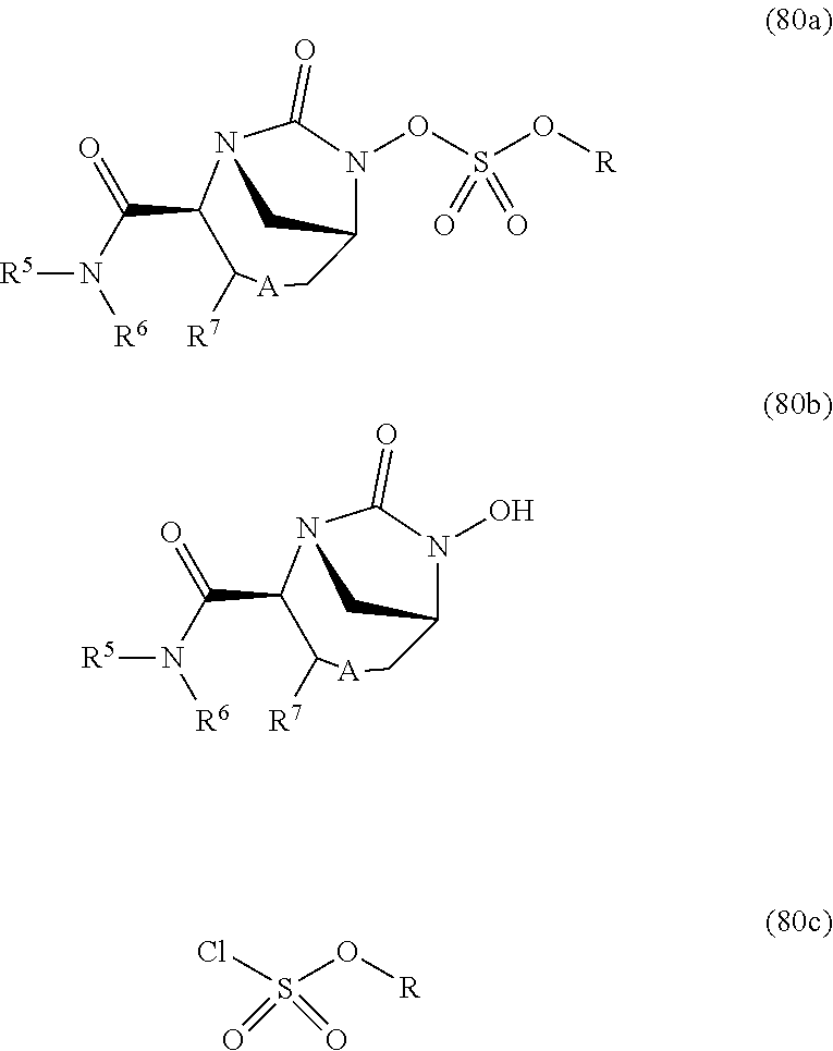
[R6]N(C(C1C([R7])[A]CC2CN1C(=O)N2OS(O[R])(=O)=O)=O)[R5].[R6]N(C(C1C([R7])[A]CC2CN1C(=O)N2O)=O)[R5].ClS(O[R])(=O)=O
